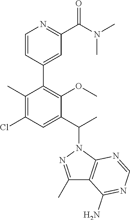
C1=CC(C2=C(OC)C(C(C)N3N=C(C)C4=C3N=CN=C4N)=CC(Cl)=C2C)=CC(C(N(C)C)=O)=N1
